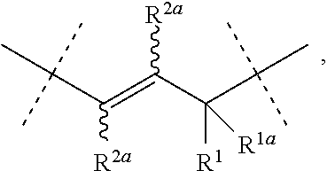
C(=C(C([R1a])(C(C)(C)C)[R1])[R2a])(C(C)(C)C)[R2a]
